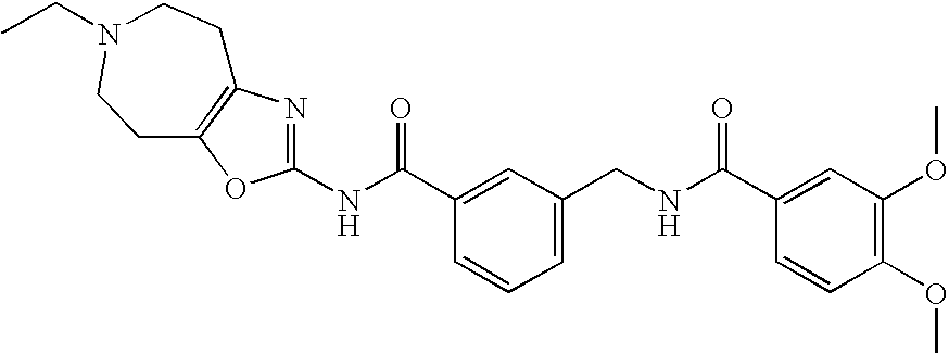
N(C(C1=CC(CNC(C2=CC(OC)=C(OC)C=C2)=O)=CC=C1)=O)C1=NC2=C(O1)CCN(CC)CC2
